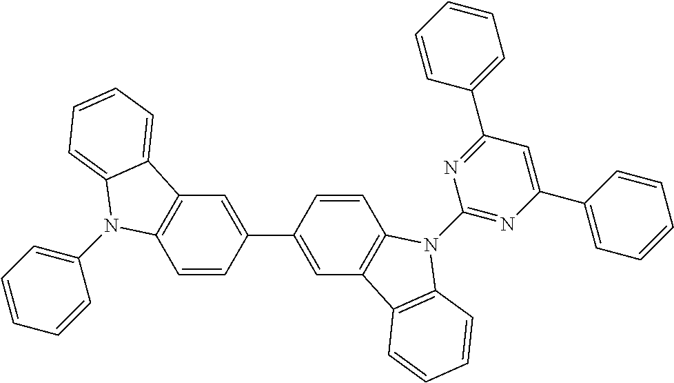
C1=CC(C2=CC3=C(C=C2)N(C2=NC(C4=CC=CC=C4)=CC(C4=CC=CC=C4)=N2)C2=C3C=CC=C2)=CC2=C1N(C1=CC=CC=C1)C1=CC=CC=C21
